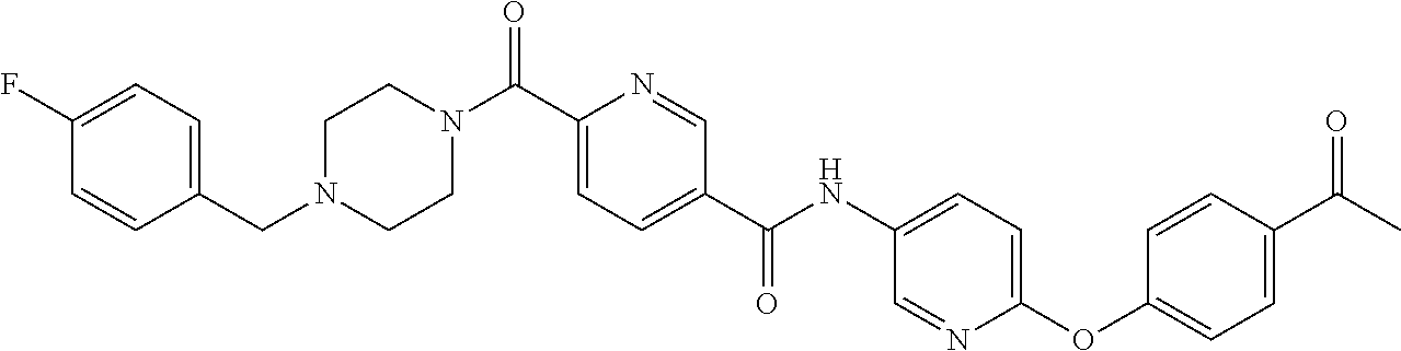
C1(F)=CC=C(CN2CCN(C(C3=CC=C(C(NC4=CC=C(OC5=CC=C(C(C)=O)C=C5)N=C4)=O)C=N3)=O)CC2)C=C1
